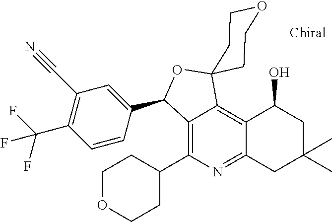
C12=C(C3CCOCC3)N=C3C(=C1C1(OC2C2=CC(C#N)=C(C(F)(F)F)C=C2)CCOCC1)C(O)CC(C)(C)C3
